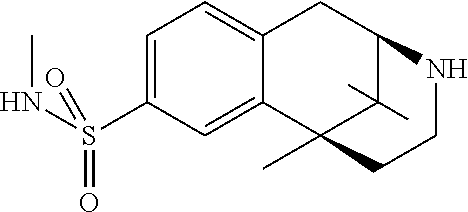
C1=C(S(NC)(=O)=O)C=C2C(=C1)CC1NCCC2(C)C1(C)C
